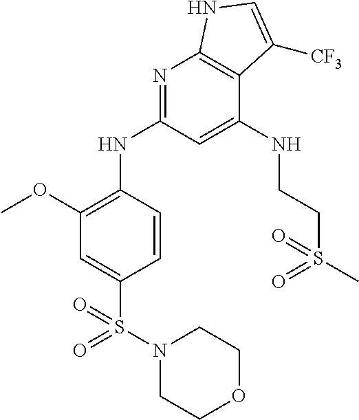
COC1=C(NC2=NC3=C(C(NCCS(=O)(C)=O)=C2)C([CF3])=CN3)C=CC(S(N2CCOCC2)(=O)=O)=C1
